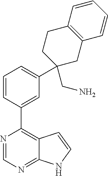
N1=CN=C2C(=C1C1=CC(C3(CN)CCC4=C(C=CC=C4)C3)=CC=C1)C=CN2
